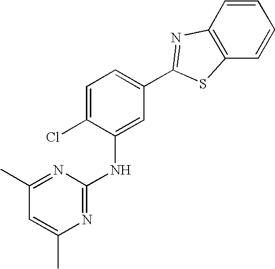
C1(C)=NC(NC2=CC(C3=NC4=C(S3)C=CC=C4)=CC=C2Cl)=NC(C)=C1
